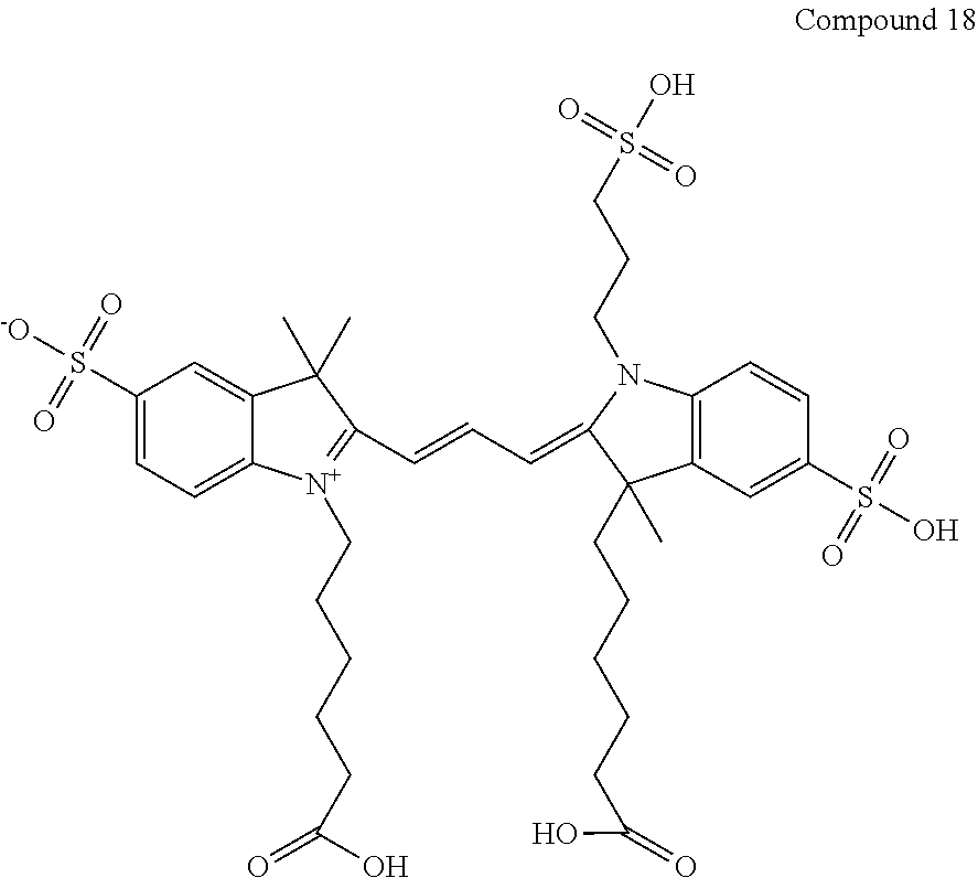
C1(S([-O])(=O)=O)=CC=C2C(=C1)C(C)(C)C(C=CC=C1N(CCCS(O)(=O)=O)C3=C(C1(C)CCCCCC(O)=O)C=C(S(O)(=O)=O)C=C3)=[N+]2CCCCCC(=O)O
